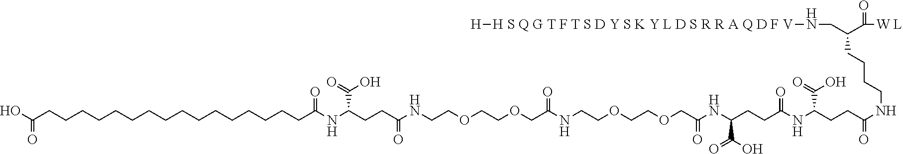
OC(=O)CCCCCCCCCCCCCCCCC(NC(C(O)=O)CCC(NCCOCCOCC(NCCOCCOCC(=O)NC(CCC(=O)NC(CCC(NCCCCC(CN[H S Q G T F T S D Y S K Y L D S R R A Q D F V][H])C(=O)[W L])=O)C(=O)O)C(O)=O)=O)=O)=O
